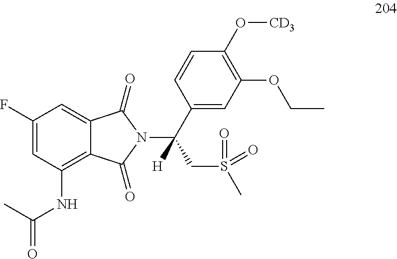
C1(F)=CC(NC(=O)C)=C2C(=C1)C(=O)N(C(C1=CC(OCC)=C(O[CD3])C=C1)(CS(C)(=O)=O)[H])C2=O
